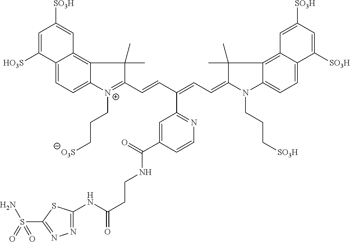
C12=CC=C3C(=C1C=C([SO3H])C=C2[HO3S])C(C)(C)C(C=CC(=CC=C1N(CCC[SO3H])C2=CC=C4C(=C2C1(C)C)C=C([SO3H])C=C4[SO3H])C1=NC=CC(C(NCCC(=O)NC2=NN=C(S(=O)(N)=O)S2)=O)=C1)=[N+]3CCC[O3S]
